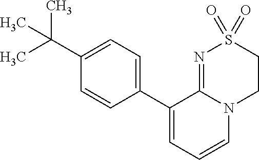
CC(C1=CC=C(C2=CC=CN3C2=NS(=O)(=O)CC3)C=C1)(C)C
